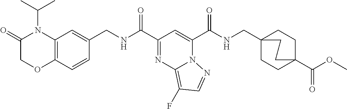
C12=C(C=CC(CNC(C3=NC4=C(F)C=NN4C(C(NCC45CCC(C(OC)=O)(CC4)CC5)=O)=C3)=O)=C1)OCC(=O)N2C(C)C
